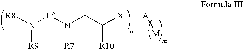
[R8]N([L]N(CC([X][A][M])[R10])[R7])[R9]
